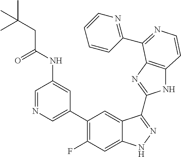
C1=C(C2=C(F)C=C3C(=C2)C(C2=NC4=C(N2)C=CN=C4C2=NC=CC=C2)=NN3)C=C(NC(CC(C)(C)C)=O)C=N1
